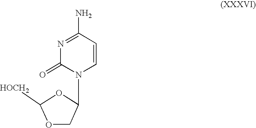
O1CC(N2C=CC(N)=NC2=O)OC1[HOCH2]
